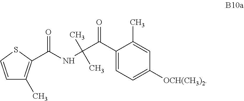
C1=CSC(C(NC(C(=O)C2=CC=C([OCH(CH3)2])C=C2C)(C)C)=O)=C1C
